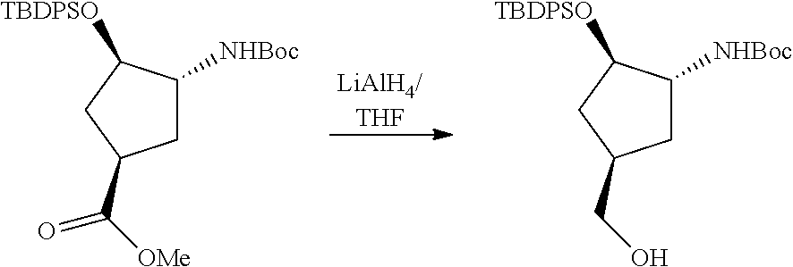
[LiAlH4/THF].C1C([NHBoc])C([TBDPSO])CC1CO.C1C([NHBoc])C([TBDPSO])CC1C([OMe])=O
